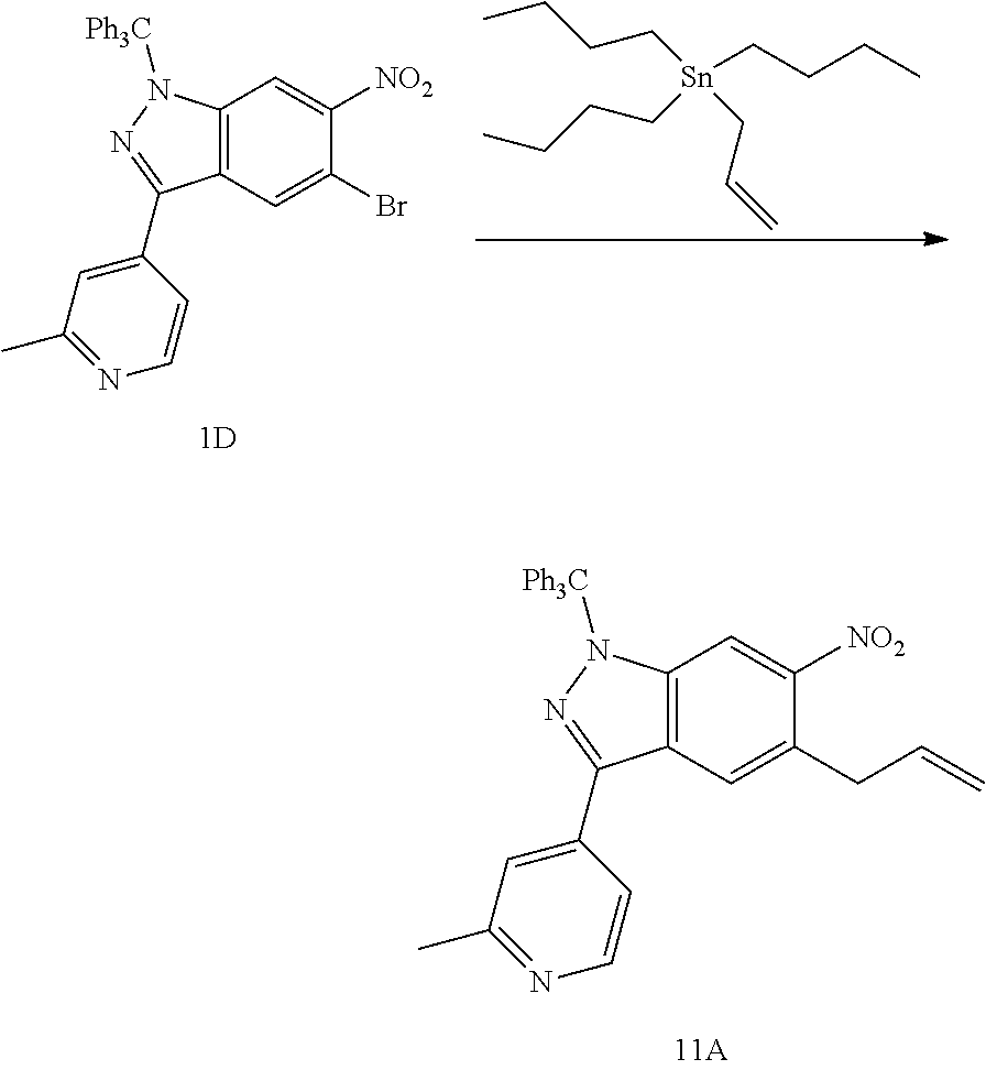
C1(C2=NN([Ph3C])C3=C2C=C(CC=C)C([NO2])=C3)=CC(C)=NC=C1.C1(C2=NN([Ph3C])C3=C2C=C(Br)C([NO2])=C3)=CC(C)=NC=C1.CCCC[Sn](CCCC)(CCCC)CC=C
